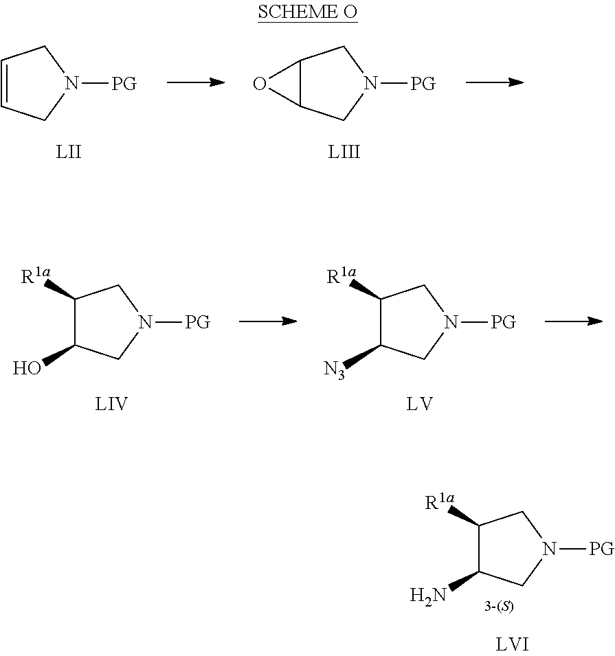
C12C(CN([PG])C1)O2.C1=CCN([PG])C1.C1([R1a])C([N3])CN([PG])C1.C1([R1a])C(O)CN([PG])C1.C1([R1a])C(N)CN([PG])C1
